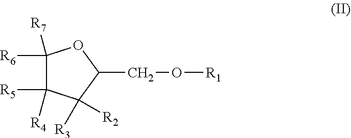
C1(CO[R1])OC([R6])([R7])C([R5])([R4])C1([R2])[R3]
